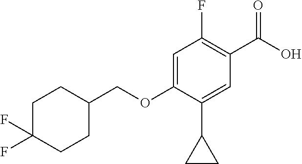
C1(F)=C(C(O)=O)C=C(C2CC2)C(OCC2CCC(F)(F)CC2)=C1
